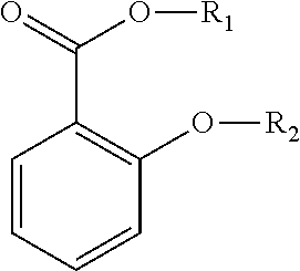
C1=CC=CC(O[R2])=C1C(=O)O[R1]
